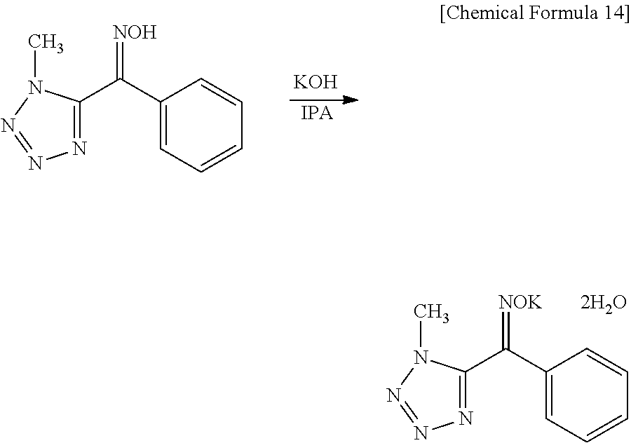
[KOH].C1(C(C2=NN=NN2C)=[NOH])=CC=CC=C1.[IPA].C1(C(C2=NN=NN2C)=[NOK])=CC=CC=C1.[2H2O]
